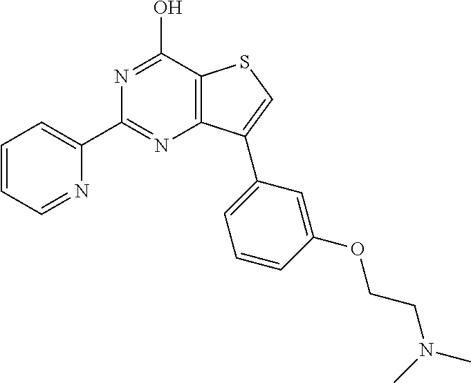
C1=CC=NC(C2=NC3=C(C(O)=N2)SC=C3C2=CC=CC(OCCN(C)C)=C2)=C1
